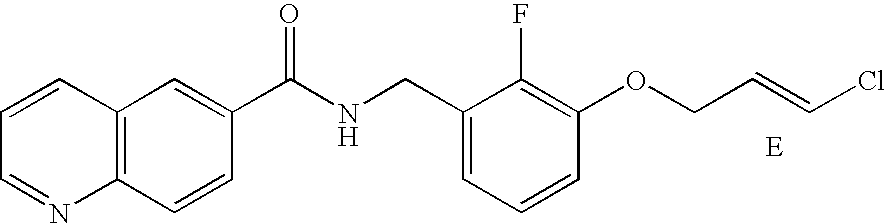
C1=CC=NC2=C1C=C(C(NCC1=CC=CC(OCC=CCl)=C1F)=O)C=C2
